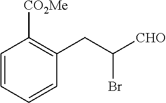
C1=CC=CC(CC([CHO])Br)=C1[CO2Me]
